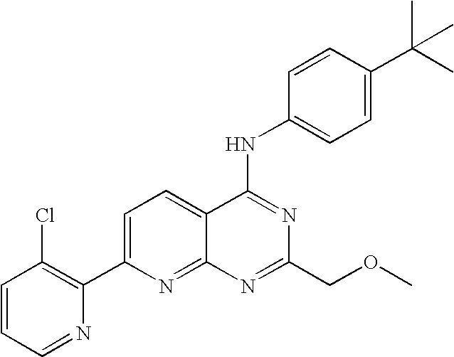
C1=CC=NC(C2=CC=C3C(=N2)N=C(COC)N=C3NC2=CC=C(C(C)(C)C)C=C2)=C1Cl
